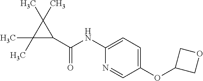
C1(C)(C)C(C(=O)NC2=CC=C(OC3COC3)C=N2)C1(C)C
